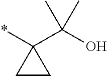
*C1(C(O)(C)C)CC1
